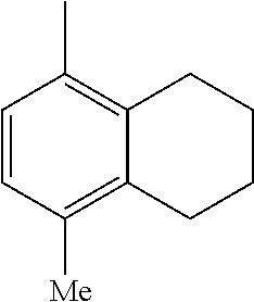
C1=CC([Me])=C2C(=C1C)CCCC2
